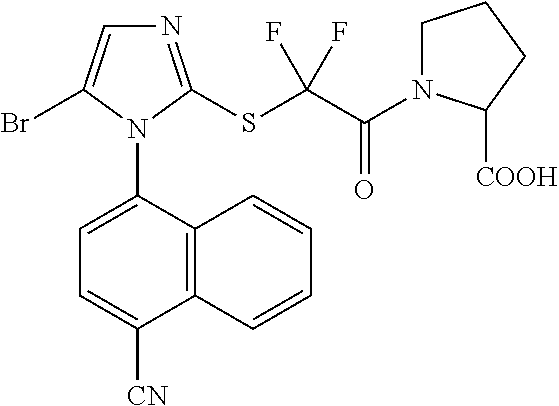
C12=C(C(N3C(Br)=CN=C3SC(C(=O)N3CCCC3[COOH])(F)F)=CC=C1[CN])C=CC=C2
